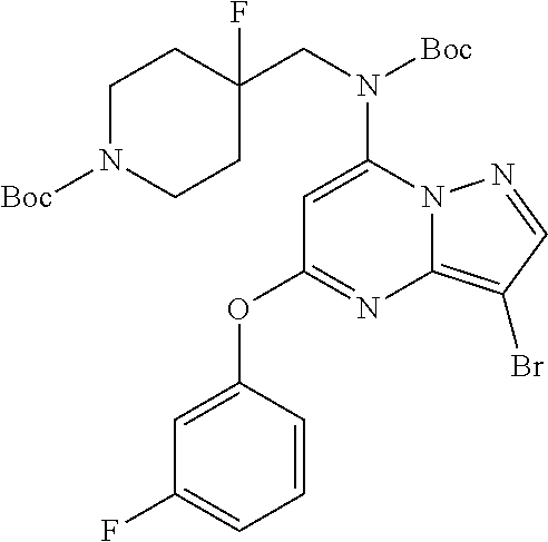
C1=C(N(CC2(F)CCN([Boc])CC2)[Boc])N2C(=C(Br)C=N2)N=C1OC1=CC(F)=CC=C1
